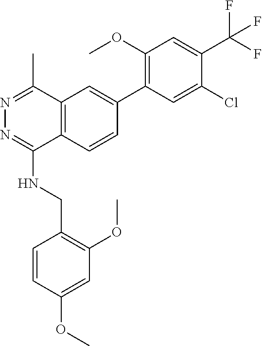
O(C)C1=CC(OC)=C(CNC2=NN=C(C)C3=C2C=CC(C2=C(OC)C=C(C(F)(F)F)C(Cl)=C2)=C3)C=C1
